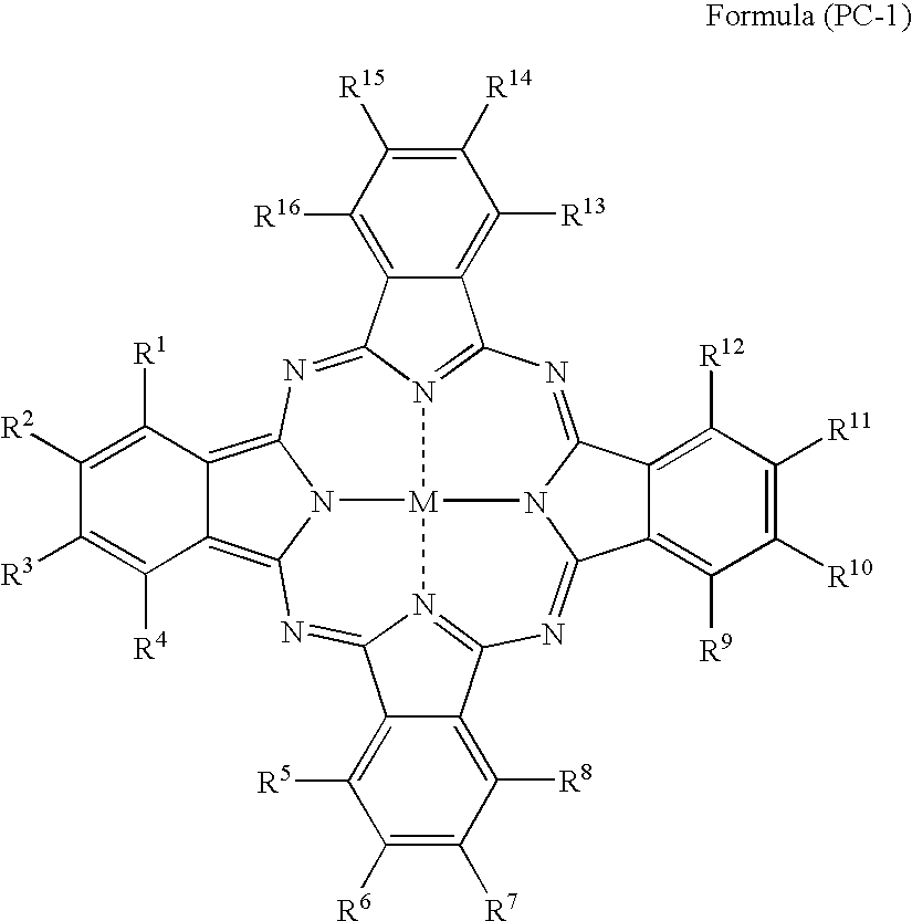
N1=C2N3C(=NC4=N5C(=NC6=C7C(=C8N6[M]35N3=C1C1=C([R13])C([R14])=C([R15])C([R16])=C1C3=N8)C([R1])=C([R2])C([R3])=C7[R4])C1=C([R5])C([R6])=C([R7])C([R8])=C41)C1=C([R9])C([R10])=C([R11])C([R12])=C21
